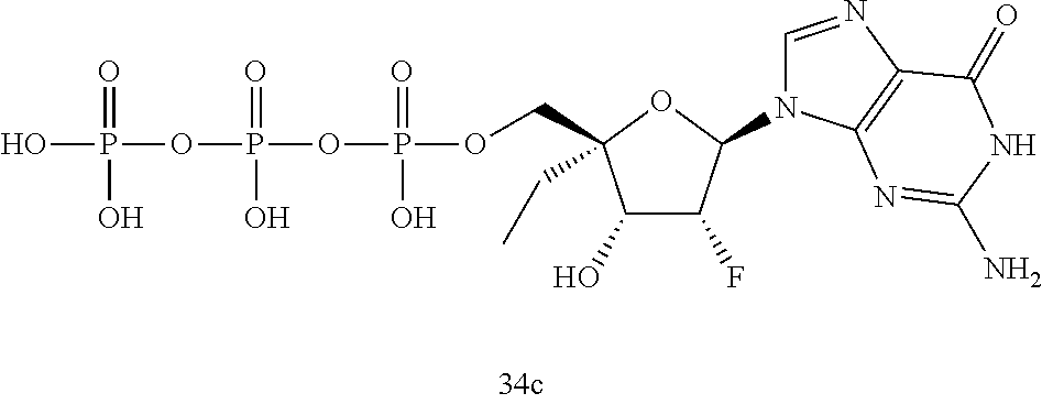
OP(=O)(O)OP(=O)(O)OP(=O)(O)OCC1(CC)C(O)C(F)C(N2C=NC3=C2N=C(N)NC3=O)O1
